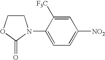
C1COC(=O)N1C1=CC=C([NO2])C=C1[F3C]
